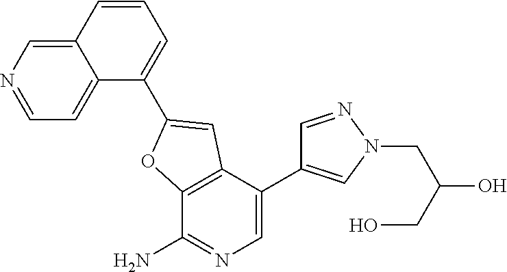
C12=C(C(C3=CN(CC(CO)O)N=C3)=CN=C1N)C=C(C1=CC=CC3=CN=CC=C13)O2
